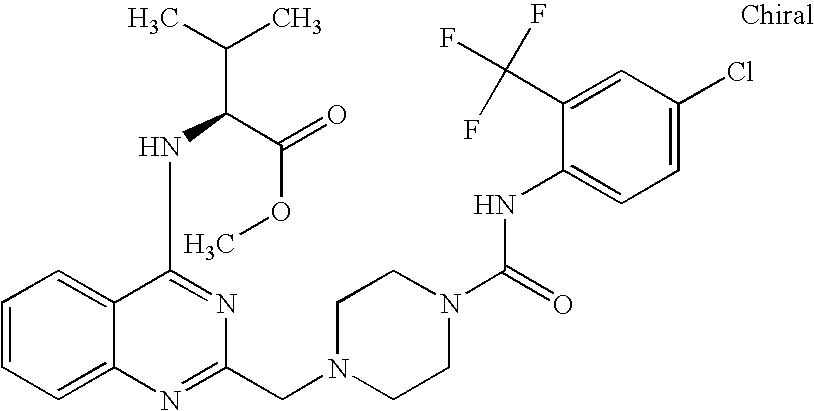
C1=CC=C2C(=C1)C(NC(C(C)C)C(=O)OC)=NC(CN1CCN(C(=O)NC3=CC=C(Cl)C=C3C(F)(F)F)CC1)=N2
